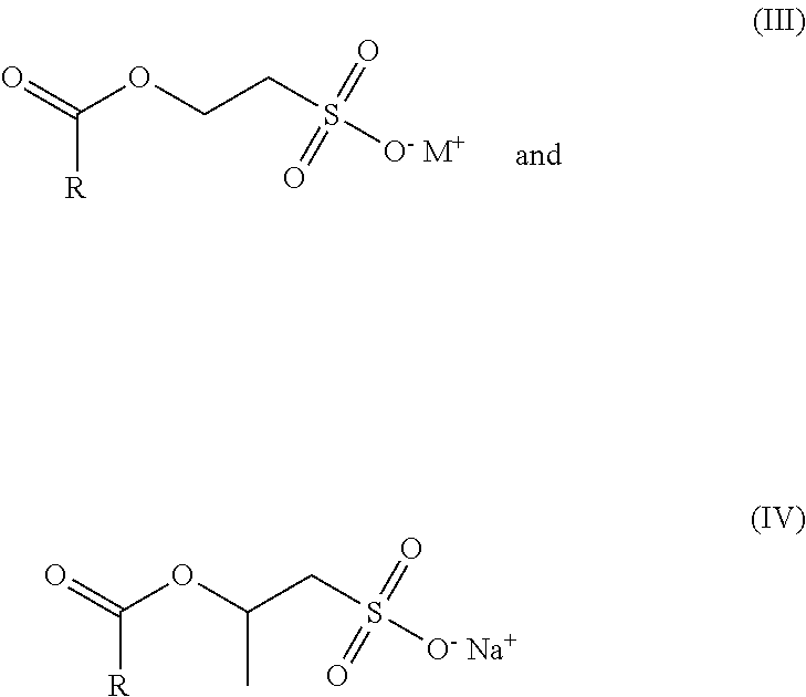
C([R])(=O)OCCS([O- M+])(=O)=O.C([R])(=O)OC(CS([O- Na+])(=O)=O)C
